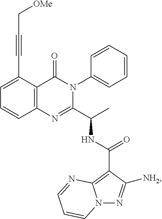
C(#CC1=CC=CC2=C1C(=O)N(C1=CC=CC=C1)C(C(C)NC(C1=C3N(N=C1[NH2])C=CC=N3)=O)=N2)C[OMe]
